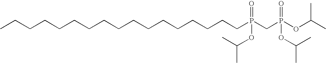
CCCCCCCCCCCCCCCCCP(CP(OC(C)C)(=O)OC(C)C)(=O)OC(C)C
